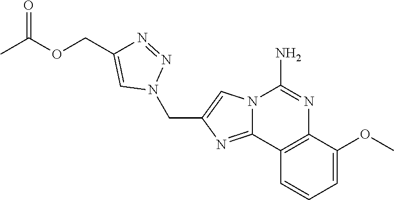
C(C1=CN2C(=N1)C1=C(N=C2N)C(OC)=CC=C1)N1N=NC(COC(C)=O)=C1
